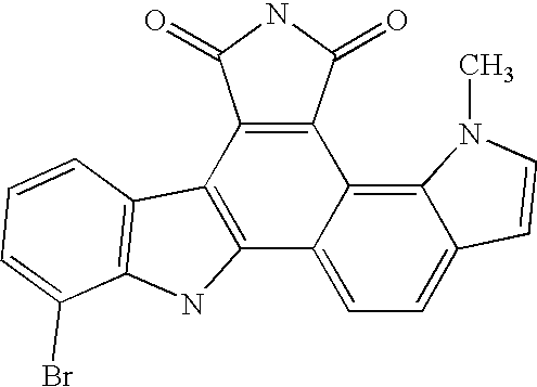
C12=C(C3=C4C(=CC=C3C3=C1C1=C(N3)C(Br)=CC=C1)C=CN4C)C(=O)NC2=O
